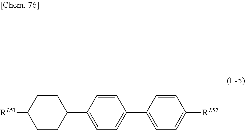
C1=CC(C2=CC=C(C3CCC([RL51])CC3)C=C2)=CC=C1[RL52]
